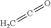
C(=O)=C
